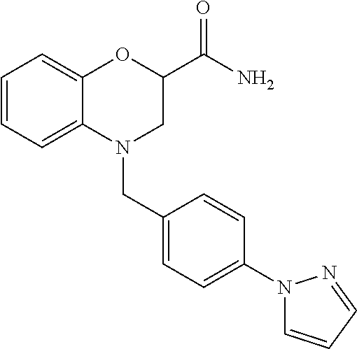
C1=CC=C2C(=C1)OC(C(N)=O)CN2CC1=CC=C(N2C=CC=N2)C=C1
